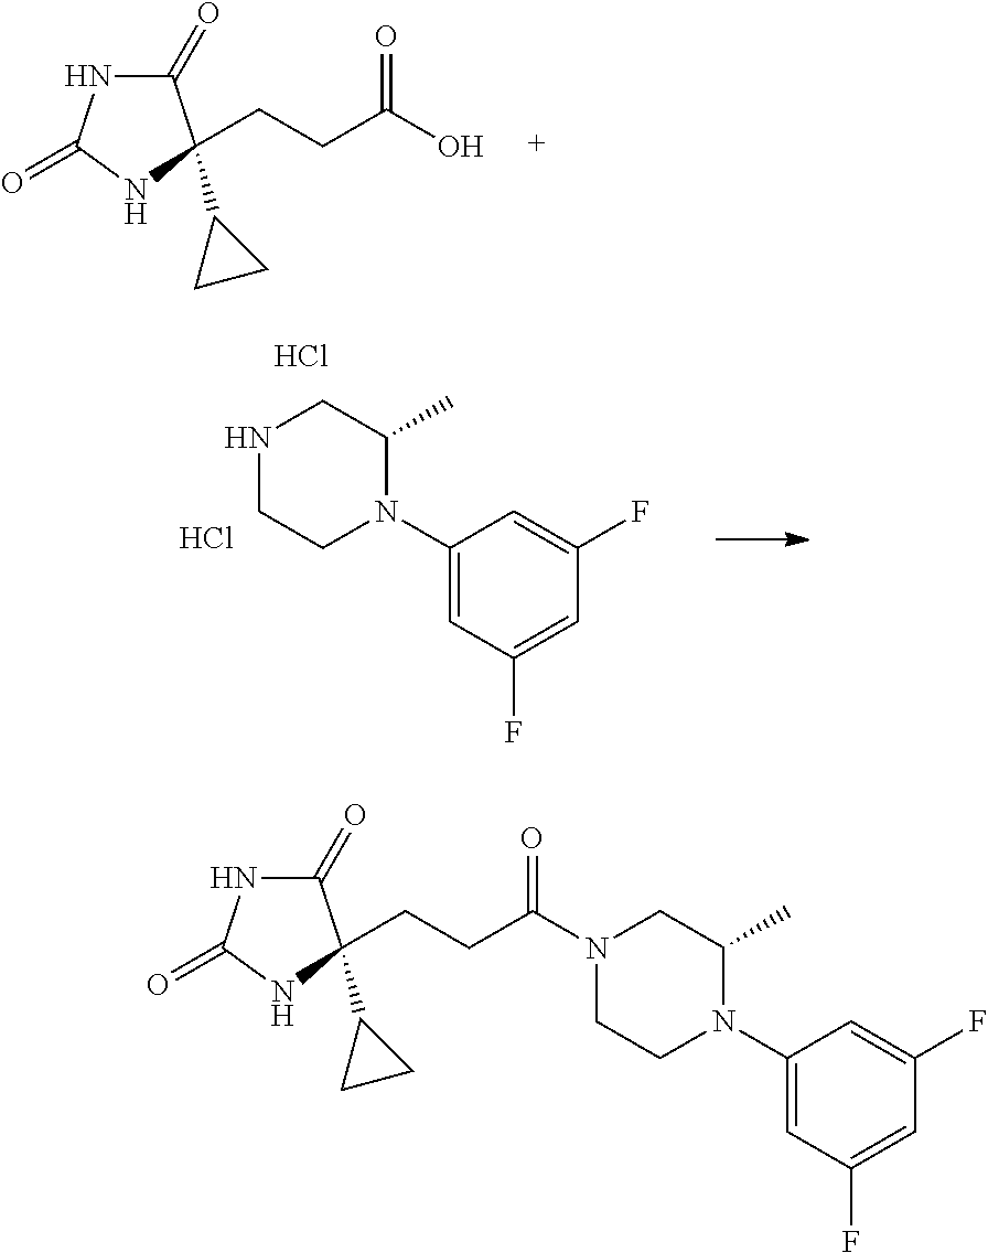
C1(=O)NC(=O)NC1(CCC(O)=O)C1CC1.N1CCN(C2=CC(F)=CC(F)=C2)C(C)C1.Cl.Cl.C1CN(C2=CC(F)=CC(F)=C2)C(C)CN1C(CCC1(C2CC2)C(=O)NC(=O)N1)=O
